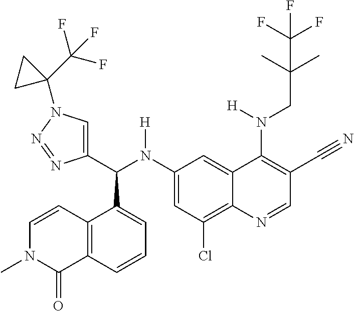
C1(N(C(C2=CN(C3(C(F)(F)F)CC3)N=N2)C2=CC=CC3=C2C=CN(C)C3=O)[H])=CC(Cl)=C2C(=C1)C(N(CC(C)(C)C(F)(F)F)[H])=C(C#N)C=N2
